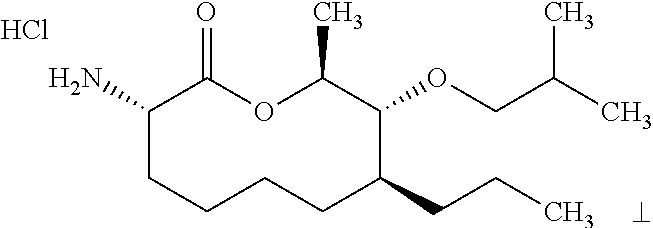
Cl.NC1CCCCC(CCC)C(OCC(C)C)C(C)OC1=O
